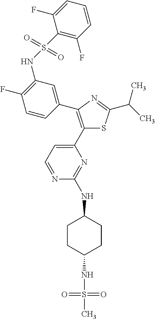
C1(C2=CC=NC(NC3CCC(NS(=O)(=O)C)CC3)=N2)=C(C2=CC(NS(=O)(=O)C3=C(F)C=CC=C3F)=C(F)C=C2)N=C(C(C)C)S1
